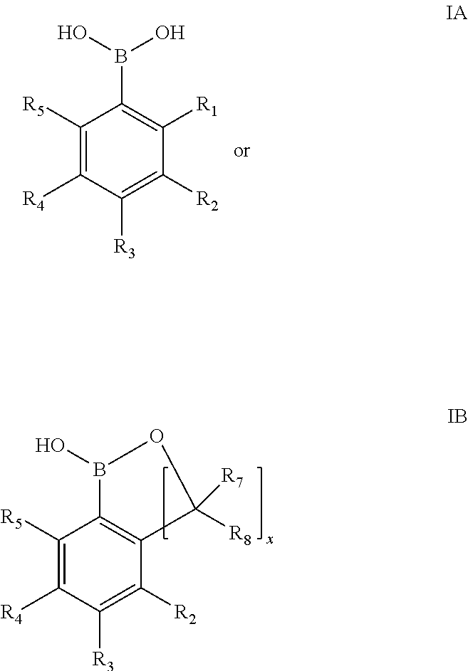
C1([R5])=C([R4])C([R3])=C([R2])C2=C1B(O)OC2([R8])[R7].C1([R5])=C([R4])C([R3])=C([R2])C([R1])=C1B(O)O
